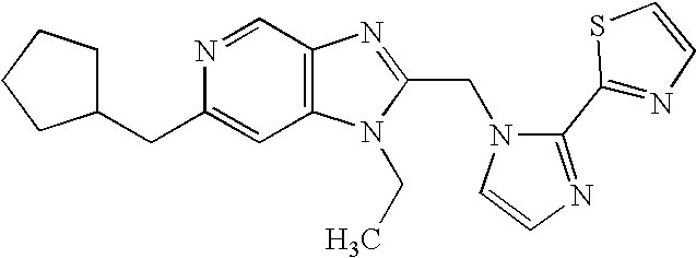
C12=C(N=C(CN3C=CN=C3C3=NC=CS3)N1CC)C=NC(CC1CCCC1)=C2
